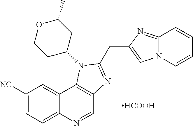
C1([NC])=CC=C2C(=C1)C1=C(C=N2)N=C(CC2=CN3C(=N2)C=CC=C3)N1C1CC(C)OCC1.[HCOOH]
